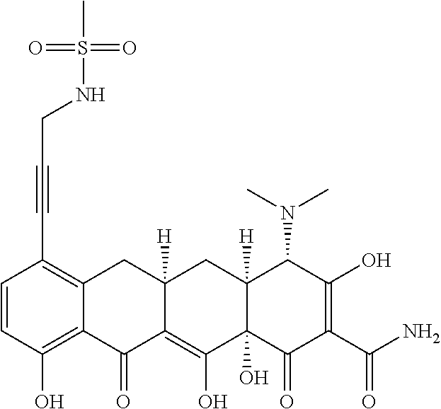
C(C1=C2C(=C(O)C=C1)C(=O)C1=C(O)C3(O)C([H])(CC1([H])C2)C(N(C)C)C(O)=C(C(N)=O)C3=O)#CCNS(C)(=O)=O
